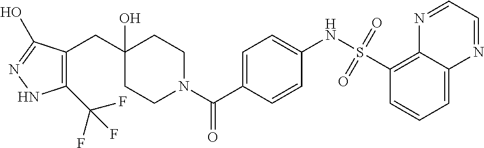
C1CN(C(C2=CC=C(NS(=O)(=O)C3=C4C(=CC=C3)N=CC=N4)C=C2)=O)CCC1(O)CC1=C(C(F)(F)F)NN=C1O
